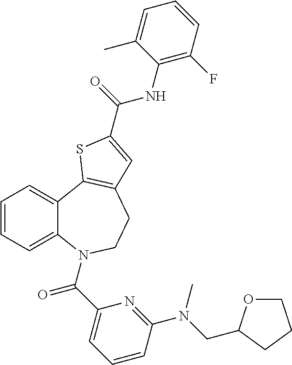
C1=CC=C2C(=C1)C1=C(CCN2C(C2=CC=CC(N(CC3OCCC3)C)=N2)=O)C=C(C(=O)NC2=C(F)C=CC=C2C)S1
